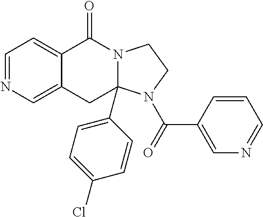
C1=NC=C2C(=C1)C(=O)N1C(C3=CC=C(Cl)C=C3)(C2)N(C(=O)C2=CN=CC=C2)CC1
